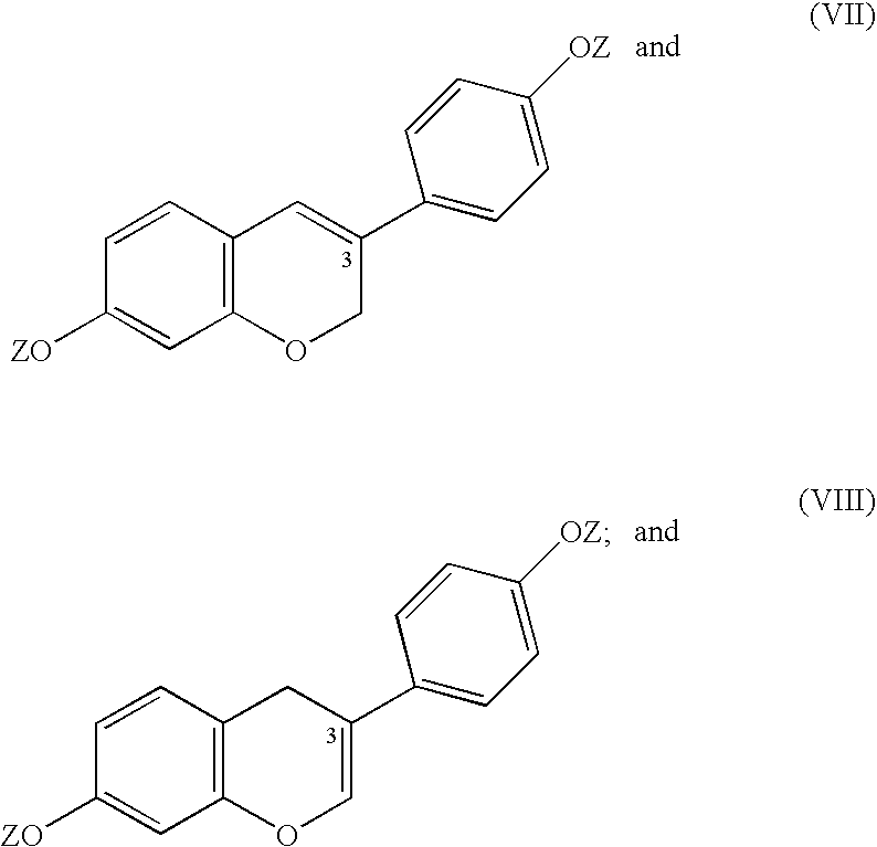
C1=CC2=C(C=C1[ZO])OCC(C1=CC=C([OZ])C=C1)=C2.C1=CC2=C(C=C1[ZO])OC=C(C1=CC=C([OZ])C=C1)C2
